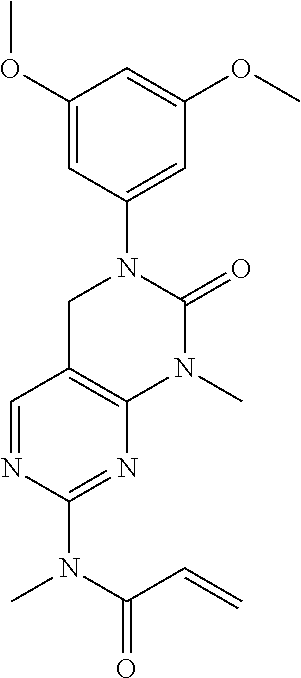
C1(OC)=CC(N2CC3=C(N(C)C2=O)N=C(N(C(C=C)=O)C)N=C3)=CC(OC)=C1
